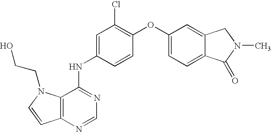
C1=C(NC2=NC=NC3=C2N(CCO)C=C3)C=CC(OC2=CC=C3C(=C2)CN(C)C3=O)=C1Cl
